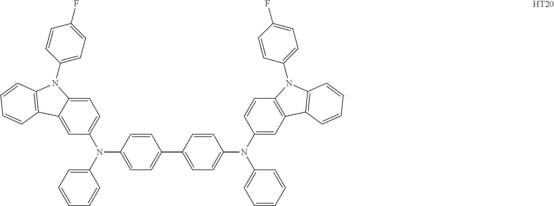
C1=C2C(=CC(N(C3=CC=CC=C3)C3=CC=C(C4=CC=C(N(C5=CC6=C(C=C5)N(C5=CC=C(F)C=C5)C5=C6C=CC=C5)C5=CC=CC=C5)C=C4)C=C3)=C1)C1=C(N2C2=CC=C(F)C=C2)C=CC=C1.[HT20]
